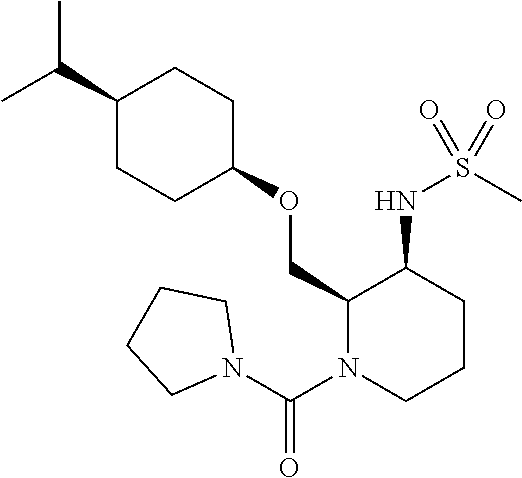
C(C1CCC(OCC2N(C(N3CCCC3)=O)CCCC2NS(C)(=O)=O)CC1)(C)C
